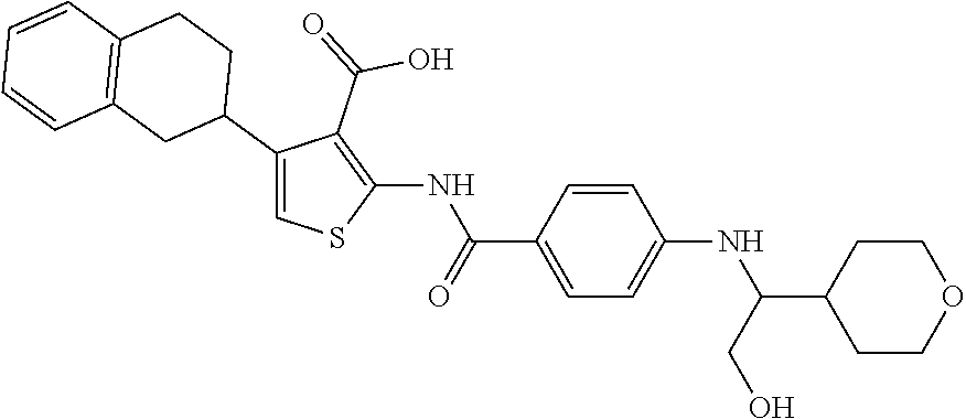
C1=CC(C(=O)NC2=C(C(=O)O)C(C3CCC4=C(C3)C=CC=C4)=CS2)=CC=C1NC(C1CCOCC1)CO
